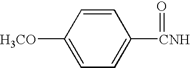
C1=CC([H3CO])=CC=C1[CNH]=O
